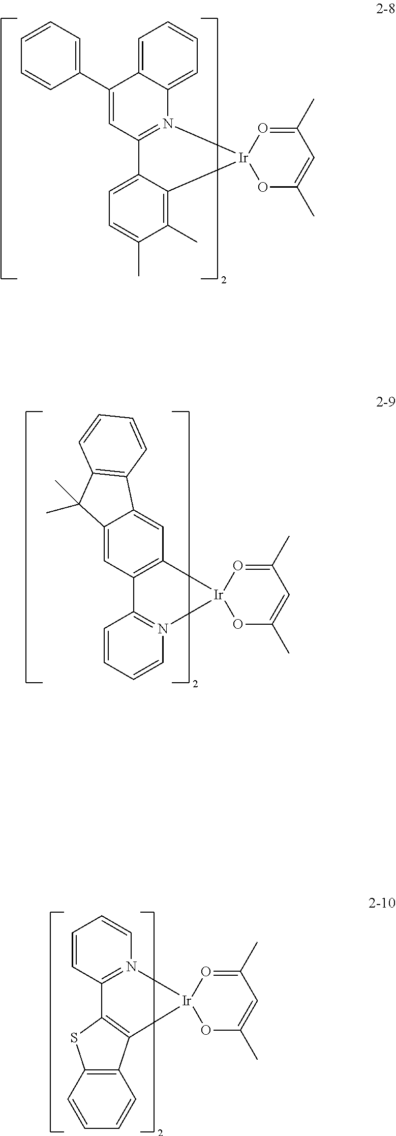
C12=CC=CC=C1N1=C(C=C2C2=CC=CC=C2)C2=CC=C(C)C(C)=C2[Ir]12OC(C)=CC(C)=O2.C1=CN2=C(C=C1)C1=C([Ir]23OC(C)=CC(C)=O3)C2=C(S1)C=CC=C2.C12=CC3=C(C=C1C(C)(C)C1=C2C=CC=C1)C1=N(C=CC=C1)[Ir]31OC(C)=CC(C)=O1
